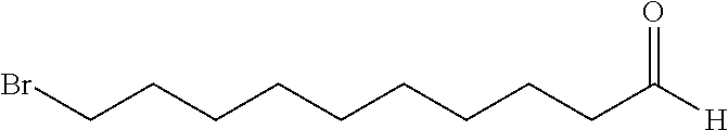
C(CCCC(=O)[H])CCCCCBr
